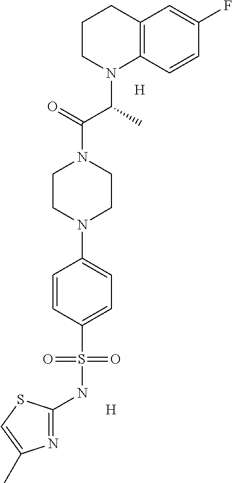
C1=CC(S(NC2=NC(C)=CS2)(=O)=O)=CC=C1N1CCN(C(=O)C(N2CCCC3=C2C=CC(F)=C3)C)CC1.[H].[H]
